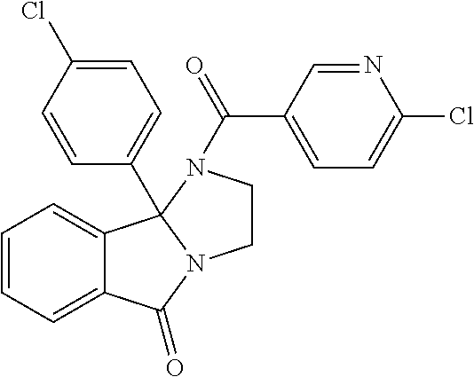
C1=CC=C2C(=C1)C(=O)N1CCN(C(=O)C3=CC=C(Cl)N=C3)C21C1=CC=C(Cl)C=C1
